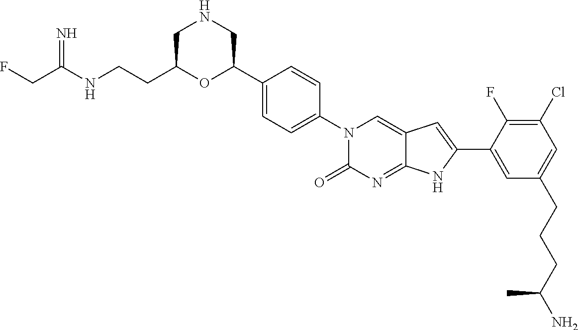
C(C(NCCC1OC(C2=CC=C(N3C(=O)N=C4C(=C3)C=C(C3=CC(CCCC(N)C)=CC(Cl)=C3F)N4)C=C2)CNC1)=N)F
